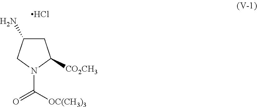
C1C(N)CN(C([OC(CH3)3])=O)C1[CO2CH3].Cl
